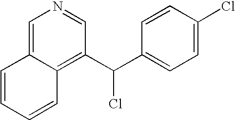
C1=C2C(=C(C(C3=CC=C(Cl)C=C3)Cl)C=N1)C=CC=C2
